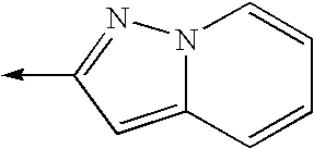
N12C(=CC(->C)=N1)C=CC=C2
